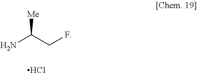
[Me]C(CF)N.Cl
